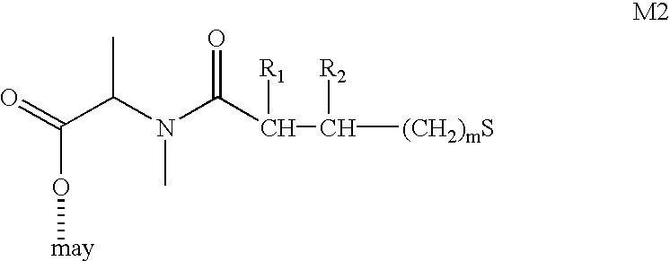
O=C(C(N(C(C(C([(CH2)mS])[R2])[R1])=O)C)C)O[may]
